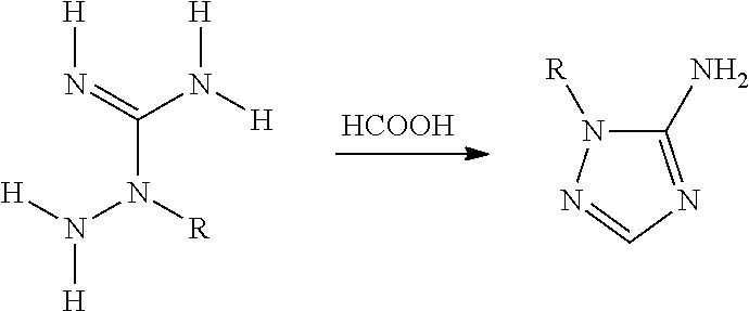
C1(N)=NC=NN1[R].[HCOOH].[H]N([H])C(=N[H])N([R])N([H])[H]
